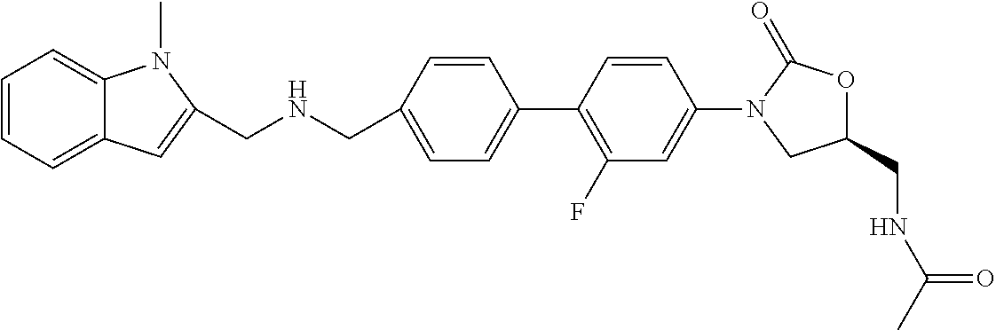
C(C1=CC=C(C2=C(F)C=C(N3C(=O)OC(CNC(C)=O)C3)C=C2)C=C1)NCC1=CC2=CC=CC=C2N1C
